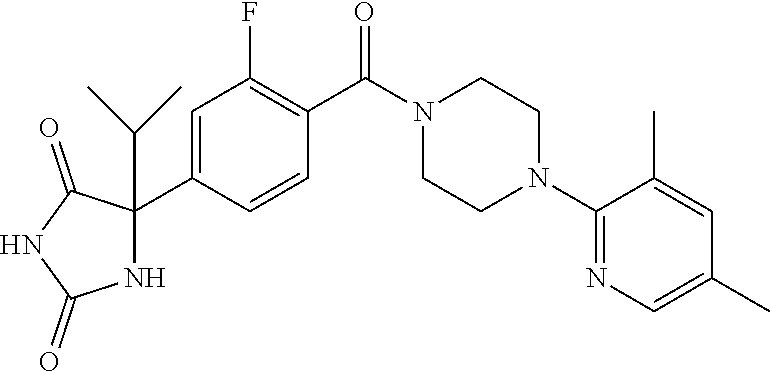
C1(N2CCN(C(C3=C(F)C=C(C4(C(C)C)NC(=O)NC4=O)C=C3)=O)CC2)=NC=C(C)C=C1C
